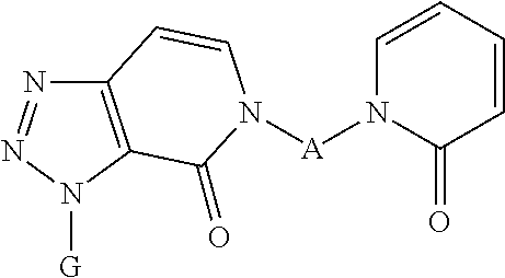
C12=C(N([G])N=N1)C(=O)N([A]N1C(=O)C=CC=C1)C=C2
